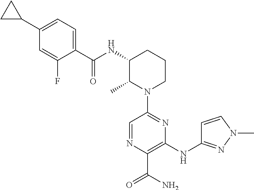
C1(C(NC2C(C)N(C3=NC(NC4=NN(C)C=C4)=C(C(N)=O)N=C3)CCC2)=O)=CC=C(C2CC2)C=C1F
